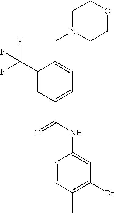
C1(C(F)(F)F)=CC(C(NC2=CC(Br)=C(C)C=C2)=O)=CC=C1CN1CCOCC1
